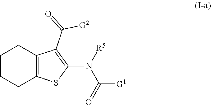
C1CCC2=C(C1)C(C(=O)[G2])=C(N([R5])C([G1])=O)S2
